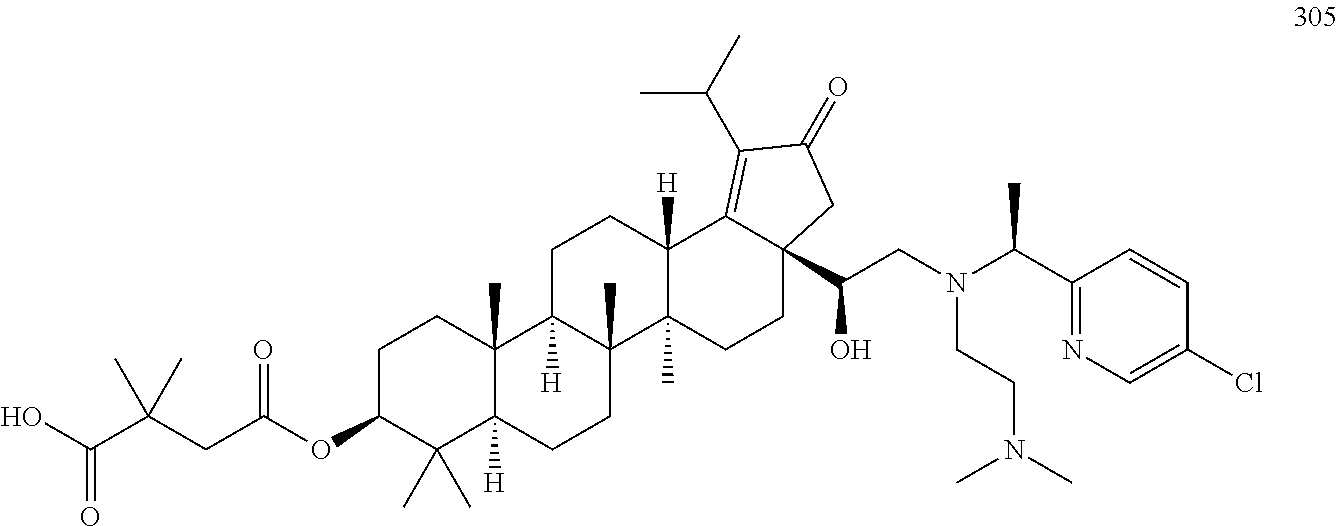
C1C(OC(CC(C(O)=O)(C)C)=O)C(C)(C)C2([H])C(C)(C1)C1([H])C(C)(CC2)C2(C)C([H])(CC1)C1=C(C(C)C)C(=O)CC1(C(CN(C(C1=NC=C(Cl)C=C1)C)CCN(C)C)O)CC2
